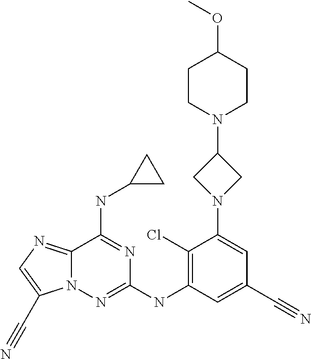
C12=NC=C(C#N)N1N=C(NC1=C(Cl)C(N3CC(N4CCC(OC)CC4)C3)=CC(C#N)=C1)N=C2NC1CC1
